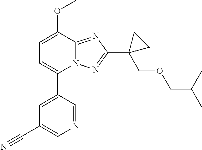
N1=CC(C2=CC=C(OC)C3=NC(C4(COCC(C)C)CC4)=NN23)=CC(C#N)=C1
